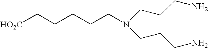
[HO2C]CCCCCN(CCCN)CCCN
